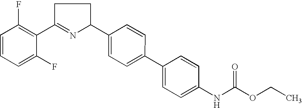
C1=CC=C(F)C(C2=NC(C3=CC=C(C4=CC=C(NC(OCC)=O)C=C4)C=C3)CC2)=C1F
